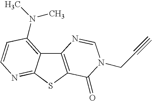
C12=C(SC3=NC=CC(N(C)C)=C13)C(=O)N(CC#C)C=N2
